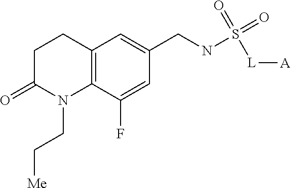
C1C(=O)N(CC[Me])C2=C(C1)C=C(CNS(=O)(=O)[L][A])C=C2F
